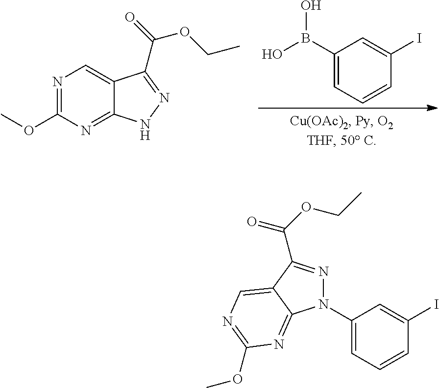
C1(B(O)O)=CC=CC(I)=C1.N1=C(OC)N=C2C(=C1)C(C(=O)OCC)=NN2.N1(C2=CC=CC(I)=C2)N=C(C(=O)OCC)C2=CN=C(OC)N=C12
